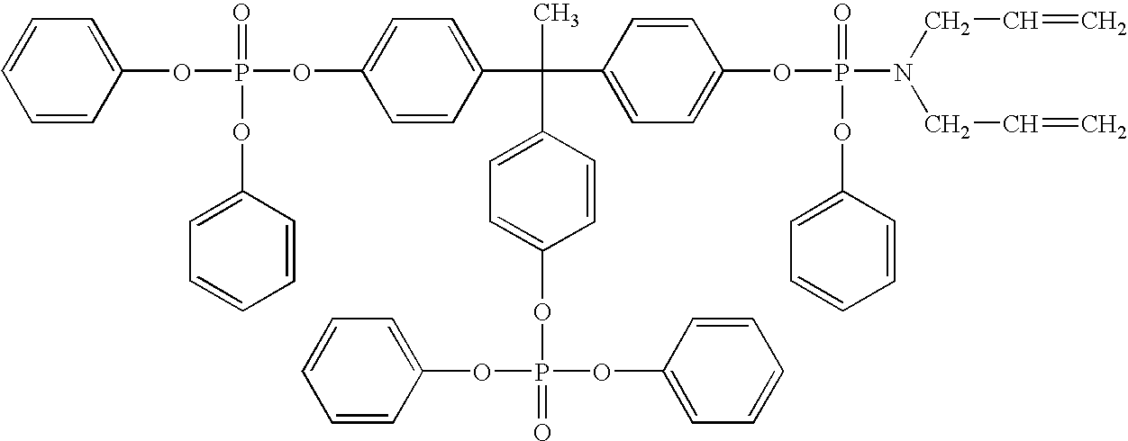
C1=CC(OP(=O)(OC2=CC=C(C(C)(C3=CC=C(OP(OC4=CC=CC=C4)(OC4=CC=CC=C4)=O)C=C3)C3=CC=C(OP(=O)(OC4=CC=CC=C4)N(CC=C)CC=C)C=C3)C=C2)OC2=CC=CC=C2)=CC=C1
